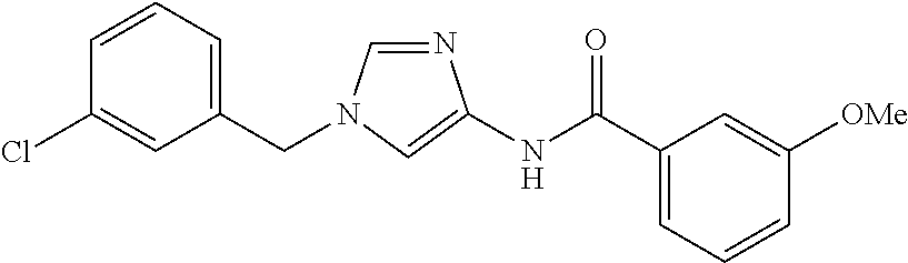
C1=NC(NC(=O)C2=CC=CC([OMe])=C2)=CN1CC1=CC=CC(Cl)=C1
